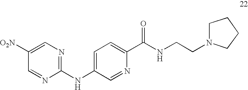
C1(NC2=CC=C(C(NCCN3CCCC3)=O)N=C2)=NC=C([O2N])C=N1
